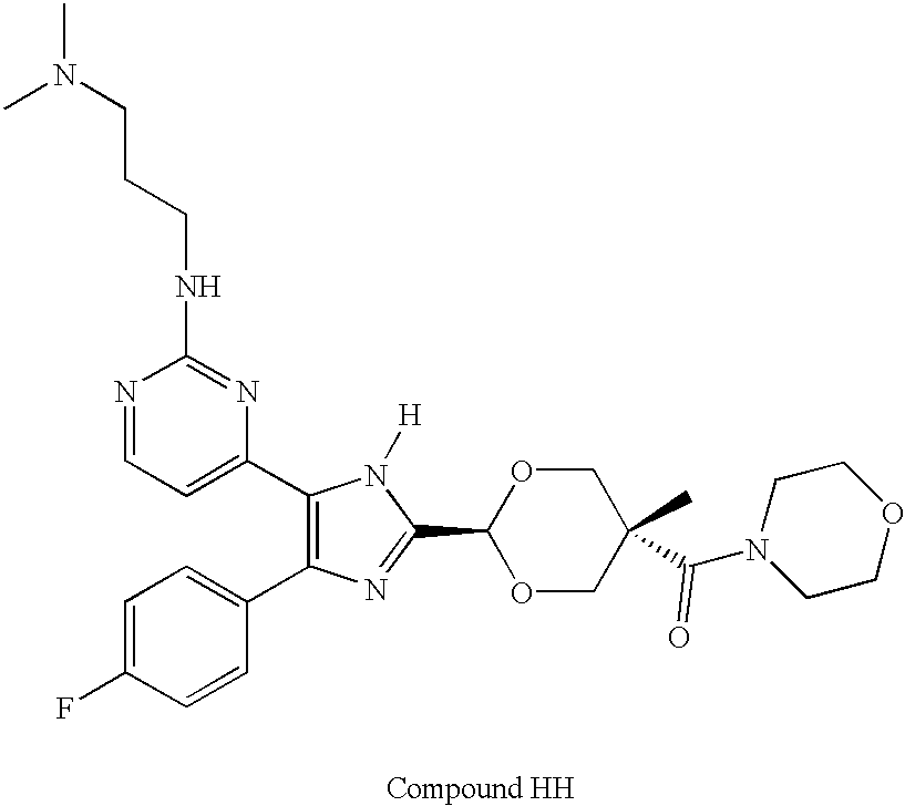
C1(C2=CC=NC(NCCCN(C)C)=N2)=C(C2=CC=C(F)C=C2)N=C(C2OCC(C(N3CCOCC3)=O)(C)CO2)N1[H]
